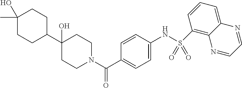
C1CN(C(C2=CC=C(NS(=O)(=O)C3=C4C(=CC=C3)N=CC=N4)C=C2)=O)CCC1(O)C1CCC(C)(O)CC1
